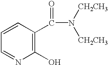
C1=CC(C(=O)N([CH2CH3])[CH2CH3])=C(O)N=C1
